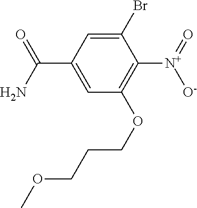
C1=C(Br)C([N+]([O-])=O)=C(OCCCOC)C=C1C(N)=O
